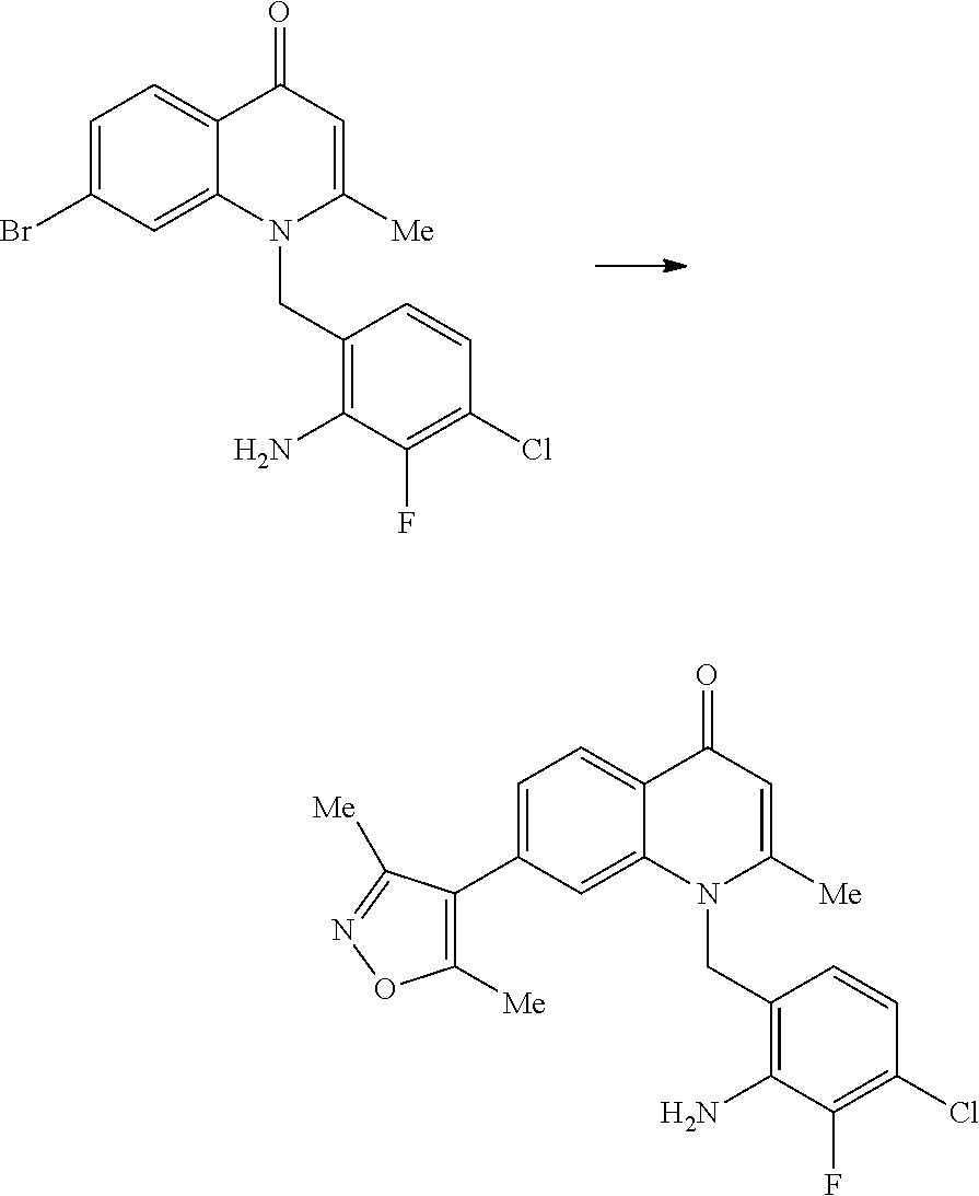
BrC1=CC=C2C(=C1)N(CC1=C(N)C(F)=C(Cl)C=C1)C([Me])=CC2=O.C1([Me])=C(C2=CC=C3C(=C2)N(CC2=C(N)C(F)=C(Cl)C=C2)C([Me])=CC3=O)C([Me])=NO1
